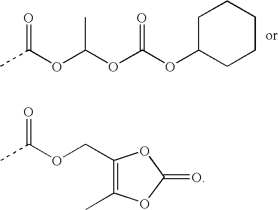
C1C(OC(OC(OC(C)=O)C)=O)CCCC1.CC(OCC1=C(C)OC(=O)O1)=O
